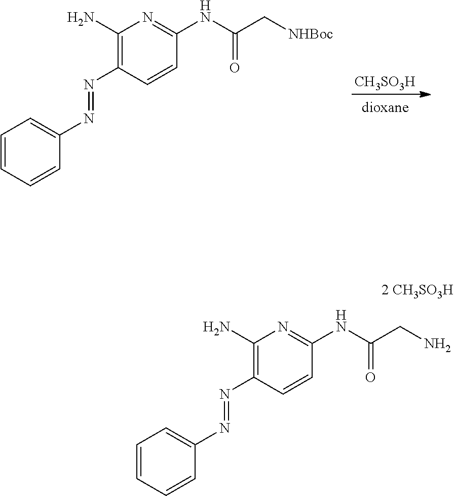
[CH3SO3H].[dioxane].C1=CC=CC(N=NC2=C(N)N=C(NC(C[NHBoc])=O)C=C2)=C1.C1=CC=CC(N=NC2=C(N)N=C(NC(CN)=O)C=C2)=C1
